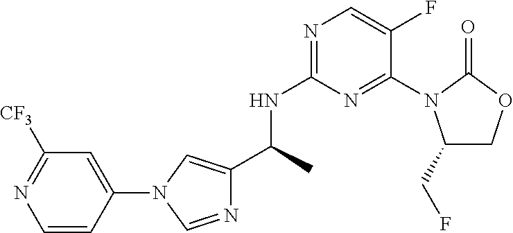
C1=CC(N2C=C(C(NC3=NC=C(F)C(N4C(CF)COC4=O)=N3)C)N=C2)=CC([CF3])=N1
